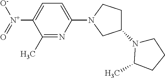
C1(C)=NC(N2CC(N3CCCC3C)CC2)=CC=C1[N+]([O-])=O
